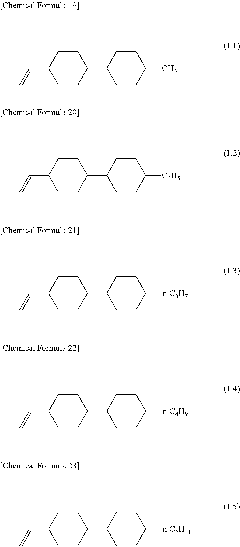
CC=CC1CCC(C2CCC(C)CC2)CC1.CC=CC1CCC(C2CCC([C2H5])CC2)CC1.CC=CC1CCC(C2CCC([n-C3H7])CC2)CC1.CC=CC1CCC(C2CCC([n-C4H9])CC2)CC1.CC=CC1CCC(C2CCC([n-C5H11])CC2)CC1
